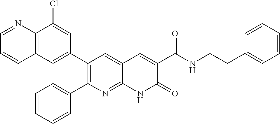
C12=C(C=C(C3=C(C4=CC=CC=C4)N=C4C(=C3)C=C(C(=O)NCCC3=CC=CC=C3)C(=O)N4)C=C1Cl)C=CC=N2
